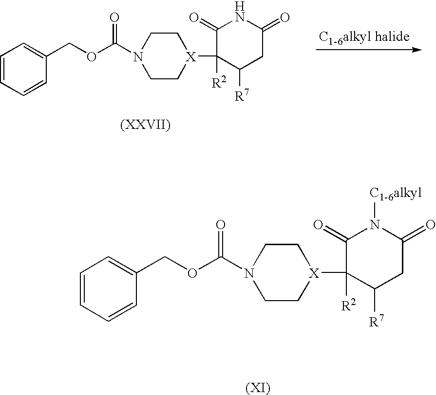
C1=CC=CC(COC(N2CC[X](C3([R2])C([R7])CC(=O)N([C1-6alkyl])C3=O)CC2)=O)=C1.C1=CC=CC(COC(N2CC[X](C3([R2])C([R7])CC(=O)NC3=O)CC2)=O)=C1
